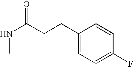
C(CC1=CC=C(F)C=C1)C(NC)=O
